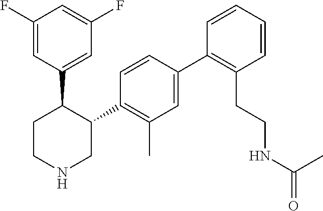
C1(C2=C(C)C=C(C3=C(CCNC(C)=O)C=CC=C3)C=C2)C(C2=CC(F)=CC(F)=C2)CCNC1
